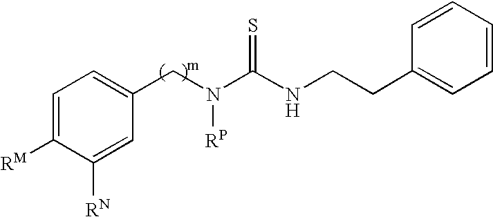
C1=C([RM])C([RN])=CC(CN(C(NCCC2=CC=CC=C2)=S)[RP])=C1
